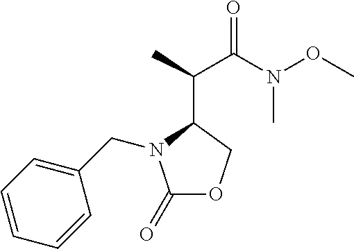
C1(=O)OCC(C(C(N(OC)C)=O)C)N1CC1=CC=CC=C1
